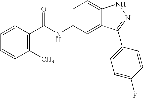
C1=C(NC(C2=C(C)C=CC=C2)=O)C=C2C(=C1)NN=C2C1=CC=C(F)C=C1
